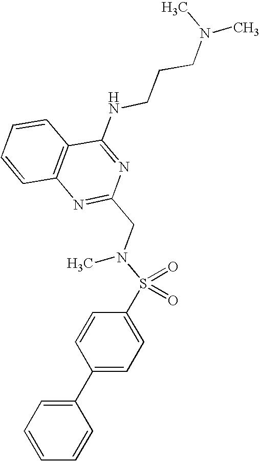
C1=CC2=C(C=C1)C(NCCCN(C)C)=NC(CN(S(=O)(=O)C1=CC=C(C3=CC=CC=C3)C=C1)C)=N2
